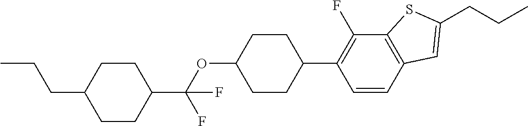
CCCC1CCC(C(OC2CCC(C3=C(F)C4=C(C=C3)C=C(CCC)S4)CC2)(F)F)CC1
